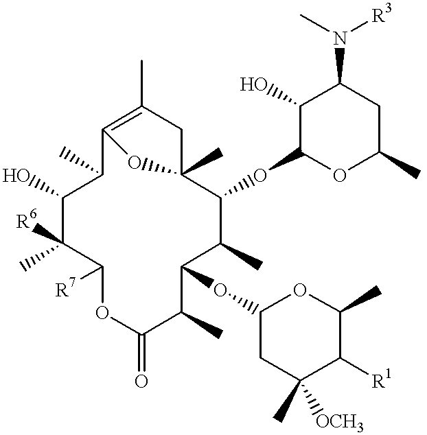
C12=C(C)CC(C)(C(OC3OC(C)CC(N(C)[R3])C3O)C(C)C(OC3CC(C)([OCH3])C([R1])C(C)O3)C(C)C(=O)OC([R7])C(C)([R6])C(O)C1C)O2
